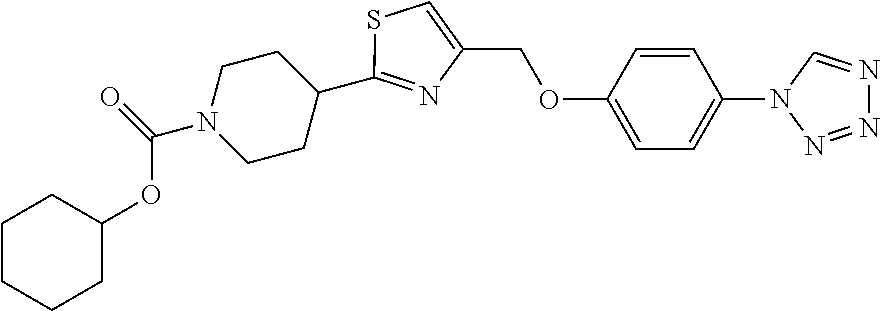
C1CN(C(=O)OC2CCCCC2)CCC1C1=NC(COC2=CC=C(N3N=NN=C3)C=C2)=CS1
